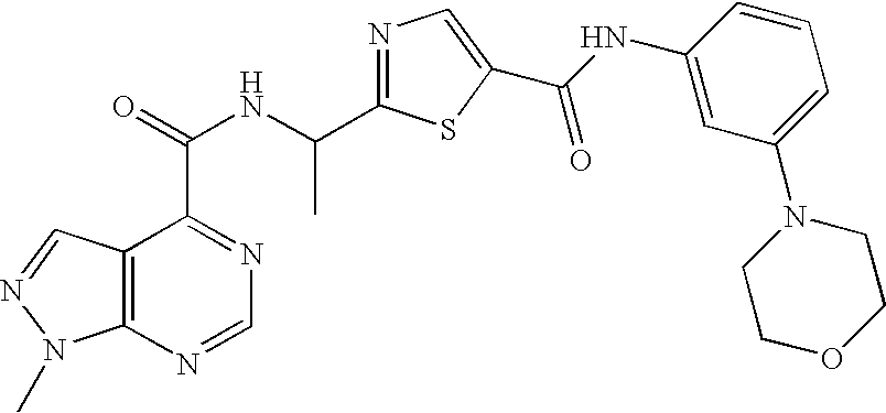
C12=C(N=CN=C1C(=O)NC(C1=NC=C(C(NC3=CC(N4CCOCC4)=CC=C3)=O)S1)C)N(C)N=C2
